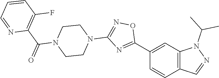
C1(C2=NC(N3CCN(C(C4=C(F)C=CC=N4)=O)CC3)=NO2)=CC2=C(C=C1)C=NN2C(C)C
